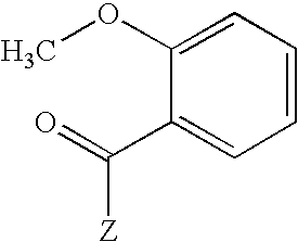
O=C(C1=CC=CC=C1OC)[Z]
